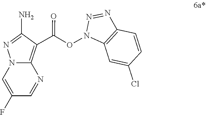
C1(F)=CN2N=C(N)C(C(ON3C4=C(N=N3)C=CC(Cl)=C4)=O)=C2N=C1
